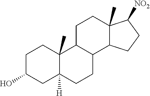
C1C(O)CC2([H])C(C)(C1)C1C(CC2)C2C(C)(CC1)C([NO2])CC2
